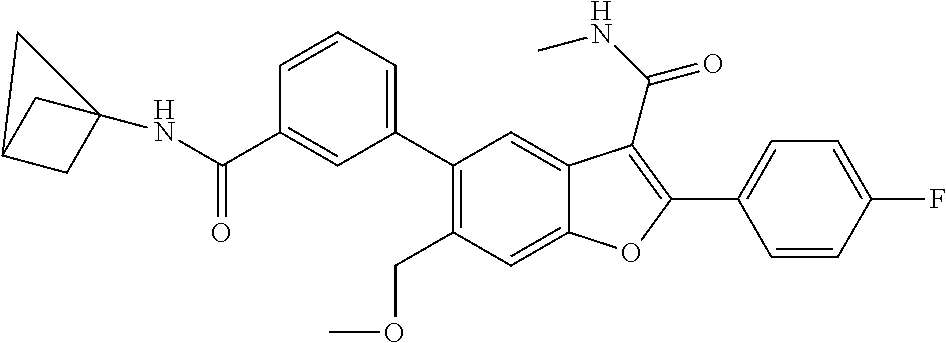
C1=CC(F)=CC=C1C1=C(C(NC)=O)C2=CC(C3=CC=CC(C(NC45CC(C4)C5)=O)=C3)=C(COC)C=C2O1
